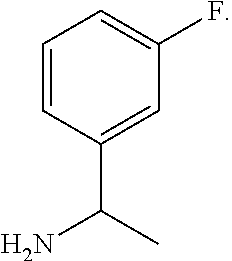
C1=CC(C(C)N)=CC(F)=C1
